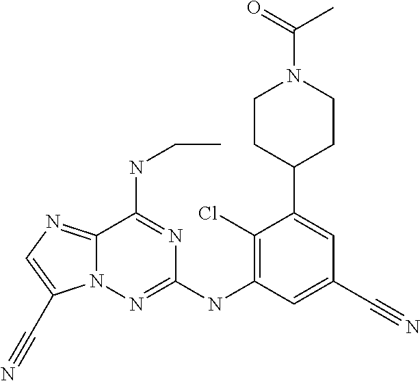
C12=NC=C(C#N)N1N=C(NC1=C(Cl)C(C3CCN(C(=O)C)CC3)=CC(C#N)=C1)N=C2NCC
